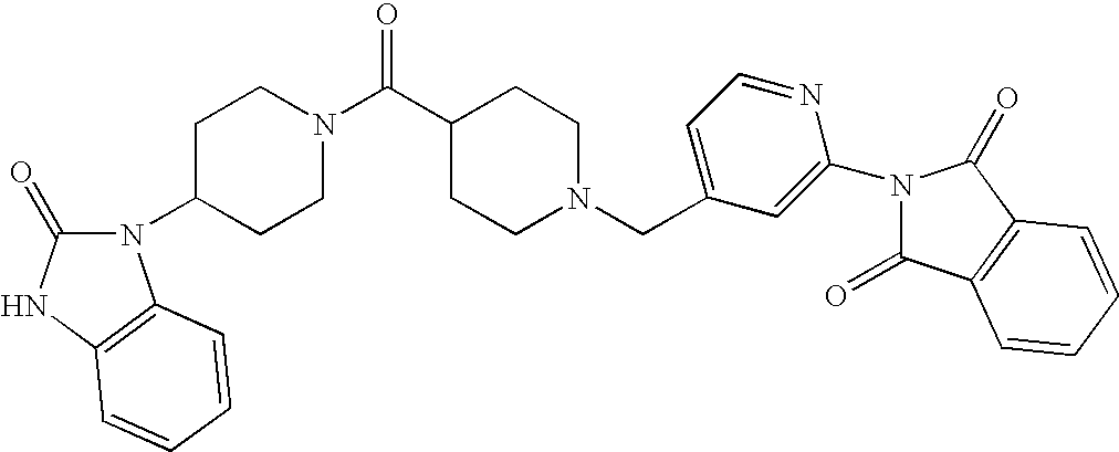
C1(CN2CCC(C(N3CCC(N4C(=O)NC5=C4C=CC=C5)CC3)=O)CC2)=CC=NC(N2C(=O)C3=C(C2=O)C=CC=C3)=C1
